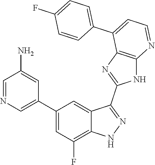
C1=NC=C(C2=CC(F)=C3C(=C2)C(C2=NC4=C(N2)N=CC=C4C2=CC=C(F)C=C2)=NN3)C=C1N
